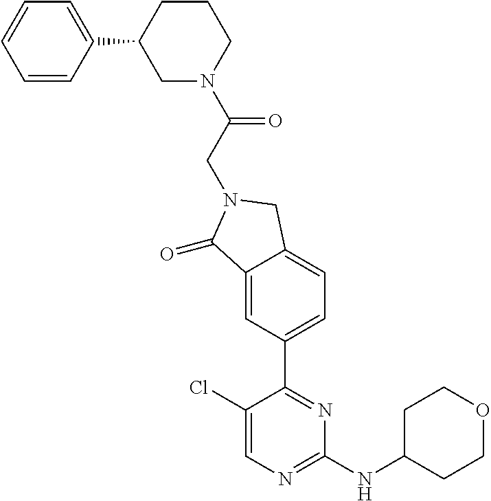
C1(Cl)=CN=C(NC2CCOCC2)N=C1C1=CC=C2C(=C1)C(=O)N(CC(=O)N1CCCC(C3=CC=CC=C3)C1)C2
